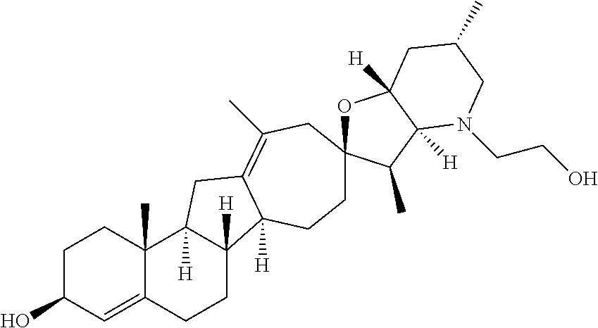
C1C(O)C=C2C(C)(C1)C1([H])C([H])(CC2)C2([H])C(=C(C)CC3(OC4([H])C([H])(C3C)N(CCO)CC(C)C4)CC2)C1
